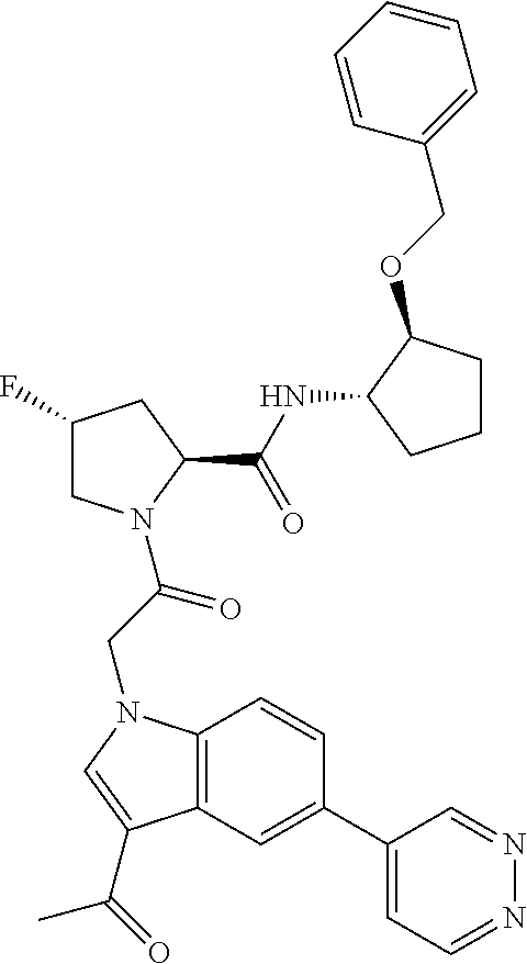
C1(F)CN(C(CN2C3=C(C=C(C4=CC=NN=C4)C=C3)C(C(C)=O)=C2)=O)C(C(NC2C(OCC3=CC=CC=C3)CCC2)=O)C1
